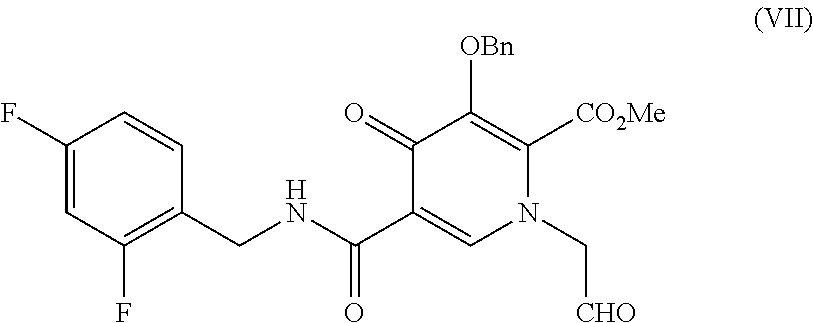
C1(=O)C(C(NCC2=C(F)C=C(F)C=C2)=O)=CN(C[CHO])C([CO2Me])=C1[OBn]
